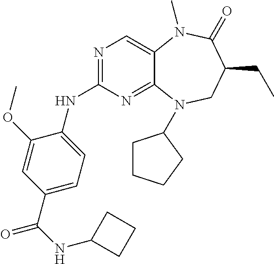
N1=C(NC2=CC=C(C(NC3CCC3)=O)C=C2OC)N=C2C(=C1)N(C)C(=O)C(CC)CN2C1CCCC1
